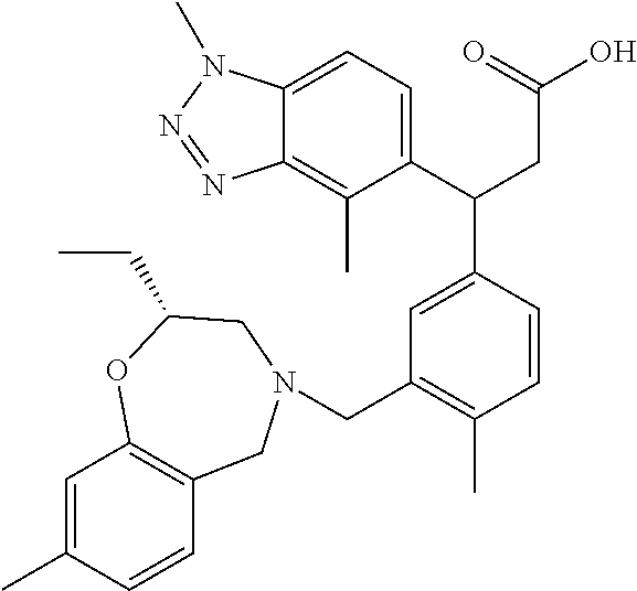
C1(C(CC(=O)O)C2=CC(CN3CC4=C(C=C(C)C=C4)OC(CC)C3)=C(C)C=C2)=CC=C2C(=C1C)N=NN2C
